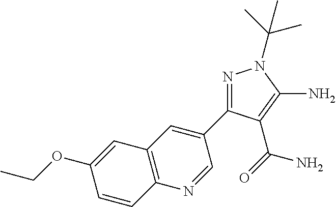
C1=CC2=C(C=C1OCC)C=C(C1=NN(C(C)(C)C)C(N)=C1C(=O)N)C=N2
